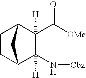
C1(C([OMe])=O)([H])C2C=CC(C1(N[Cbz])[H])C2
